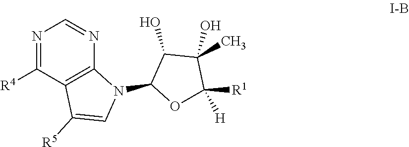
N1=C([R4])C2=C(N=C1)N(C1OC([R1])([H])C(O)(C)C1O)C=C2[R5]
